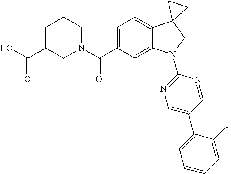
N1(C(C2=CC=C3C(=C2)N(C2=NC=C(C4=CC=CC=C4F)C=N2)CC32CC2)=O)CCCC(C(=O)O)C1
